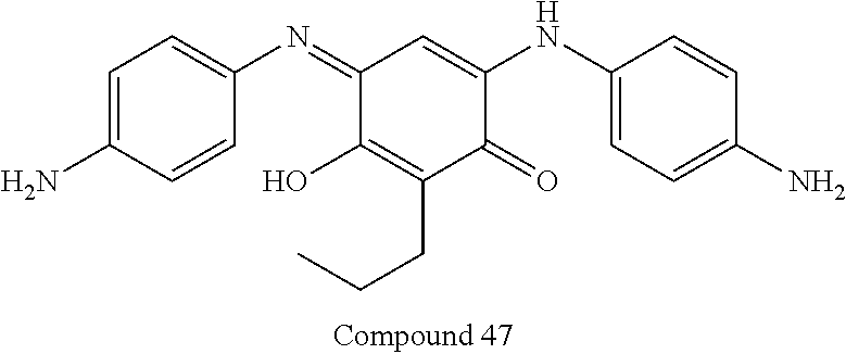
C1=C(N)C=CC(N=C2C(O)=C(CCC)C(=O)C(NC3=CC=C(N)C=C3)=C2)=C1
